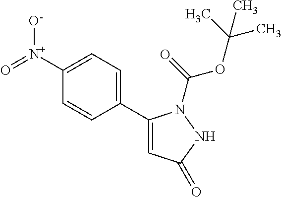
[N+](C1=CC=C(C2=CC(=O)NN2C(OC(C)(C)C)=O)C=C1)(=O)[O-]
